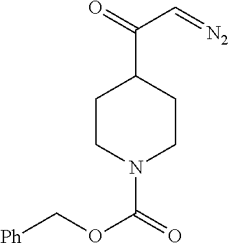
C1CN(C(OC[Ph])=O)CCC1C(=O)C=[N2]
